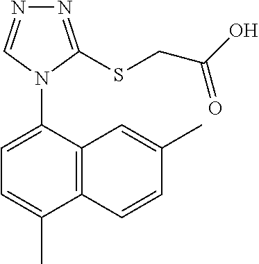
N1=C(SCC(O)=O)N(C2=CC=C(C)C3=C2C=C(C)C=C3)C=N1
